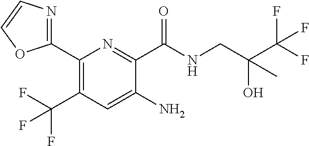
C1(C2=NC=CO2)=C(C(F)(F)F)C=C(N)C(C(NCC(C(F)(F)F)(O)C)=O)=N1
